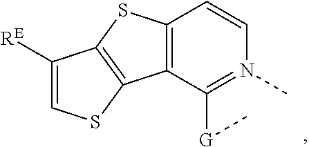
C12=C(C([G]C)=N(C)C=C1)C1=C(S2)C([RE])=CS1
